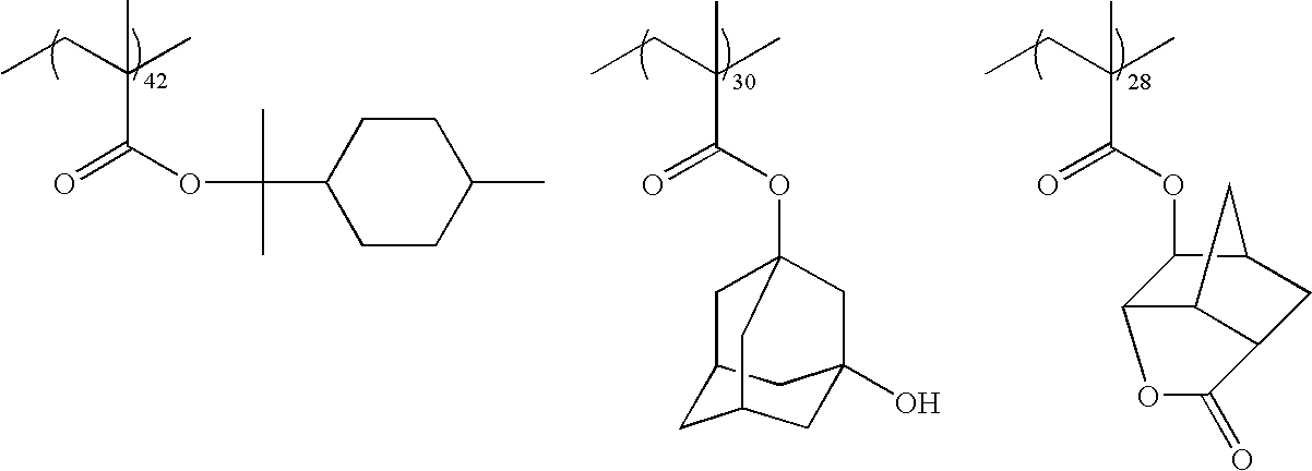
CCC(C)(C)C(OC(C)(C)C1CCC(C)CC1)=O.CCC(C)(C)C(OC12CC3CC(CC(O)(C3)C1)C2)=O.CCC(C)(C)C(OC1C2C3C(CC1C3)C(=O)O2)=O
